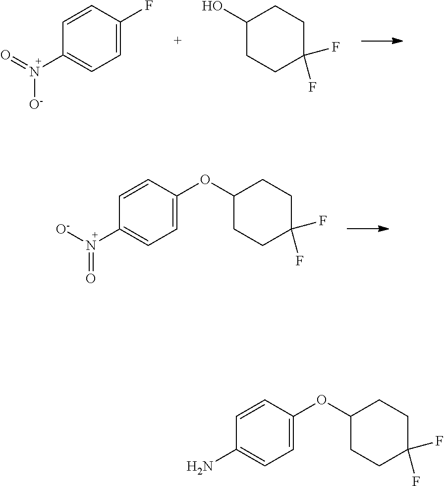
C1=CC(F)=CC=C1N(=O)[O-].C1(O)CCC(F)(F)CC1.C1=CC(OC2CCC(F)(F)CC2)=CC=C1N([O-])=O.C1=CC(OC2CCC(F)(F)CC2)=CC=C1N
